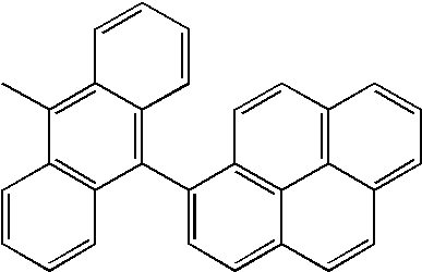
C1(C2=CC=C3C4=C2C=CC2=C4C(=CC=C2)C=C3)=C2C(=C(C)C3=C1C=CC=C3)C=CC=C2
